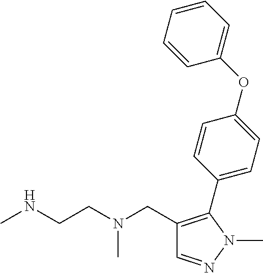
C1=NN(C)C(C2=CC=C(OC3=CC=CC=C3)C=C2)=C1CN(CCNC)C
